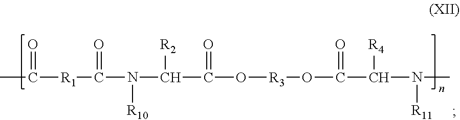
CC(=O)[R1]C(=O)N([R10])C([R2])C(=O)O[R3]OC(=O)C([R4])N([R11])C
